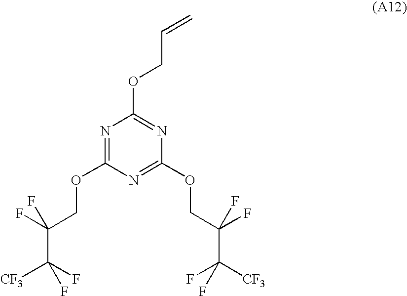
N1=C(OCC(C([CF3])(F)F)(F)F)N=C(OCC(C([CF3])(F)F)(F)F)N=C1OCC=C
